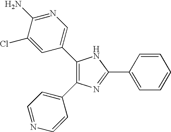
C1(C2=CN=C(N)C(Cl)=C2)=C(C2=CC=NC=C2)N=C(C2=CC=CC=C2)N1
